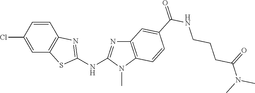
C1(Cl)=CC2=C(C=C1)N=C(NC1=NC3=C(N1C)C=CC(C(NCCCC(N(C)C)=O)=O)=C3)S2
